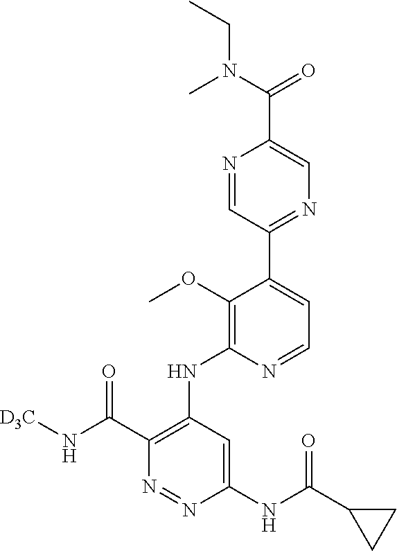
C1(NC(C2CC2)=O)=CC(NC2=C(OC)C(C3=NC=C(C(N(CC)C)=O)N=C3)=CC=N2)=C(C(=O)N[D3C])N=N1
